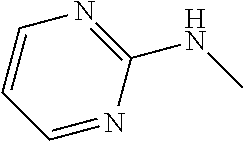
C1=NC(NC)=NC=C1
